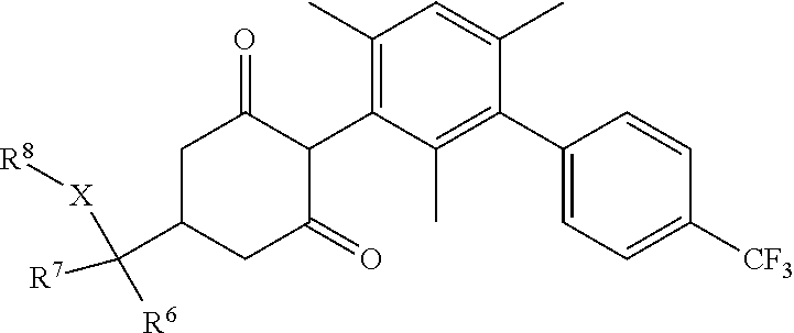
C1(C2=CC=C([CF3])C=C2)=C(C)C(C2C(=O)CC(C([R7])([R6])[X][R8])CC2=O)=C(C)C=C1C
